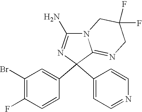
C1(Br)=C(F)C=CC(C2(C3=CC=NC=C3)N=C(N)N3C2=NCC(F)(F)C3)=C1
